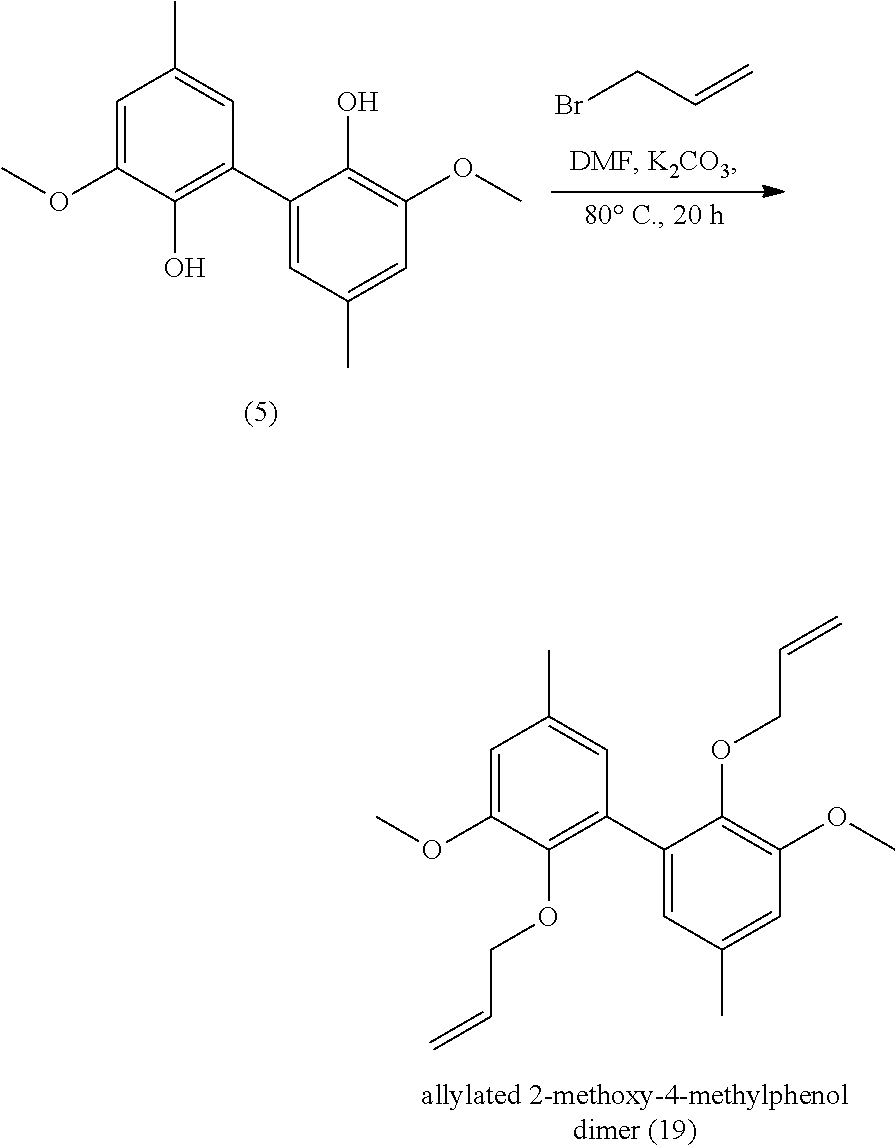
C1=C(OC)C(OCC=C)=C(C2=CC(C)=CC(OC)=C2OCC=C)C=C1C.C(C=C)Br.C1=C(OC)C(O)=C(C2=CC(C)=CC(OC)=C2O)C=C1C
